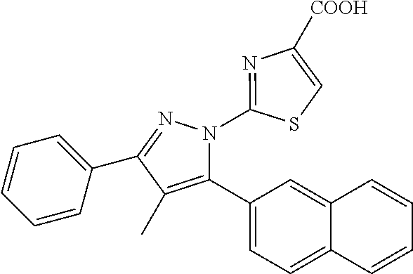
C1=CC=C(C2=NN(C3=NC([COOH])=CS3)C(C3=CC=C4C(=C3)C=CC=C4)=C2C)C=C1
